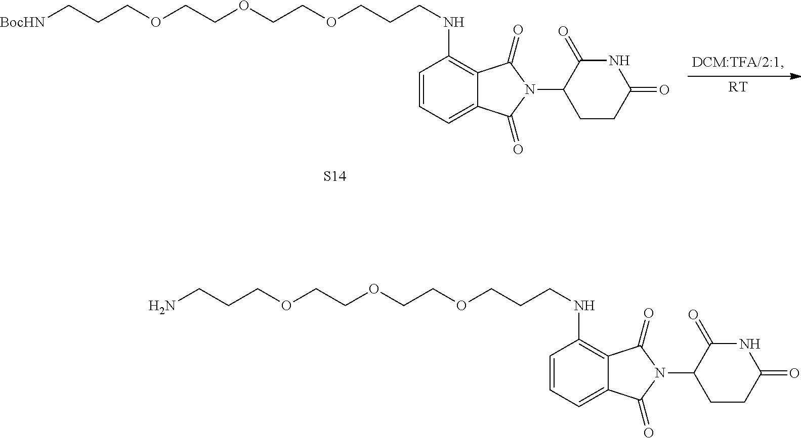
C(OCCOCCCNC1=C2C(=CC=C1)C(=O)N(C1CCC(=O)NC1=O)C2=O)COCCCN.C(OCCOCCCNC1=C2C(=CC=C1)C(=O)N(C1CCC(=O)NC1=O)C2=O)COCCC[BocHN].[S14].[RT]
